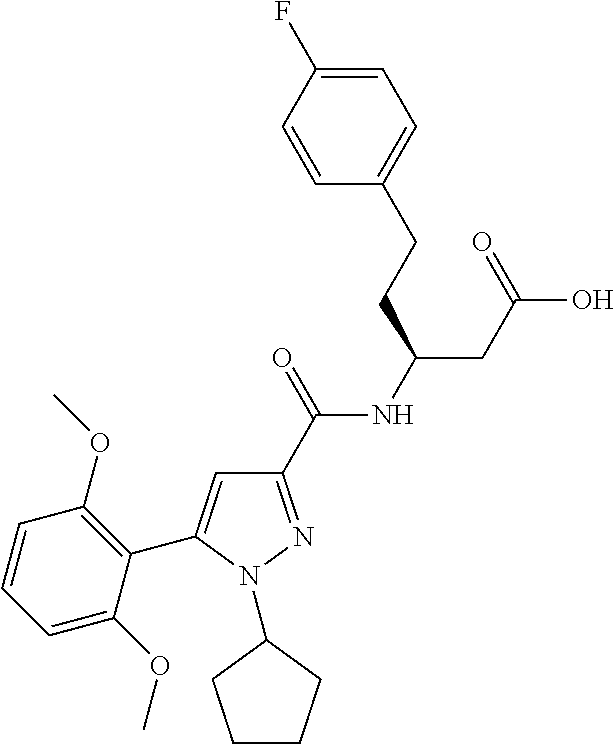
C1(C(=O)NC(CC(O)=O)CCC2=CC=C(F)C=C2)=NN(C2CCCC2)C(C2=C(OC)C=CC=C2OC)=C1
